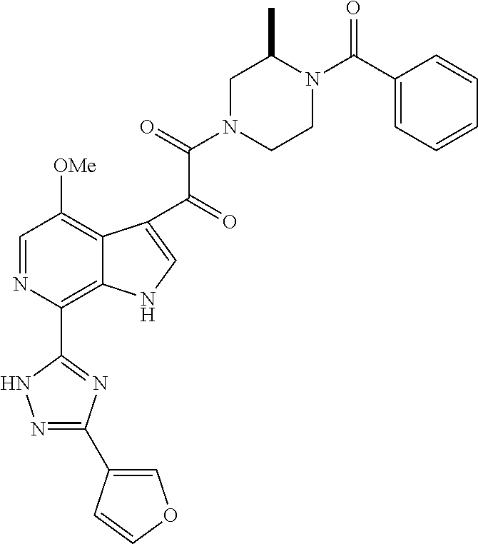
C1=NC(C2=NC(C3=COC=C3)=NN2)=C2C(=C1[OMe])C(C(=O)C(=O)N1CCN(C(C3=CC=CC=C3)=O)C(C)C1)=CN2
